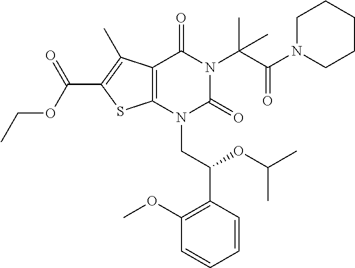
C1=CC(C(OC(C)C)CN2C(=O)N(C(C(=O)N3CCCCC3)(C)C)C(=O)C3=C2SC(C(OCC)=O)=C3C)=C(OC)C=C1
